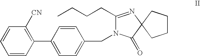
C1(CCCC)=NC2(C(=O)N1CC1=CC=C(C3=C([CN])C=CC=C3)C=C1)CCCC2
